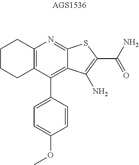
C12=C(N=C3C(=C1C1=CC=C(OC)C=C1)C(N)=C(C(N)=O)S3)CCCC2
